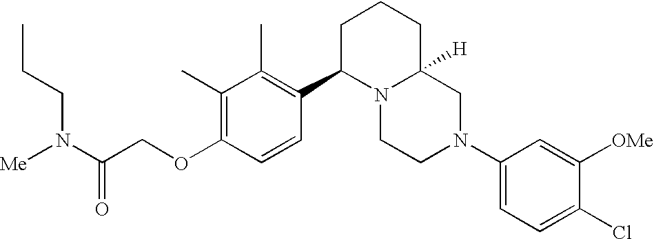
C1(C)=C(OCC(N([Me])CCC)=O)C=CC(C2N3C([H])(CCC2)CN(C2=CC=C(Cl)C([OMe])=C2)CC3)=C1C
